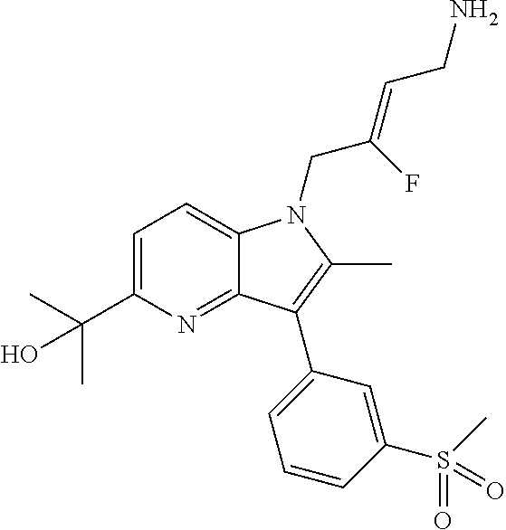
C1=C(C(C)(O)C)N=C2C(=C1)N(CC(=CCN)F)C(C)=C2C1=CC=CC(S(=O)(=O)C)=C1
